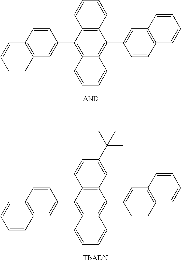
C1(C2=C3C(=C(C4=CC5=C(C=C4)C=CC=C5)C4=C2C=CC=C4)C=CC=C3)=CC2=C(C=C1)C=CC=C2.C1(C2=C3C(=C(C4=CC5=C(C=C4)C=CC=C5)C4=C2C=CC(C(C)(C)C)=C4)C=CC=C3)=CC2=C(C=C1)C=CC=C2
